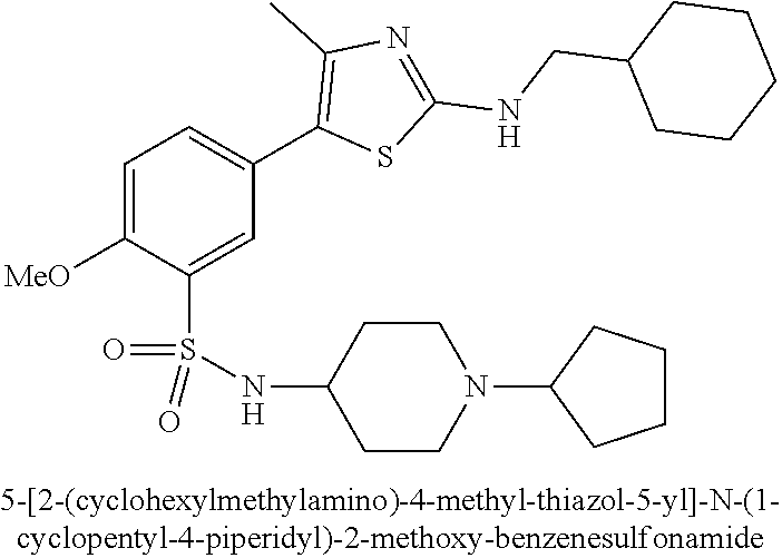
C1=C([OMe])C(S(NC2CCN(C3CCCC3)CC2)(=O)=O)=CC(C2=C(C)N=C(NCC3CCCCC3)S2)=C1
